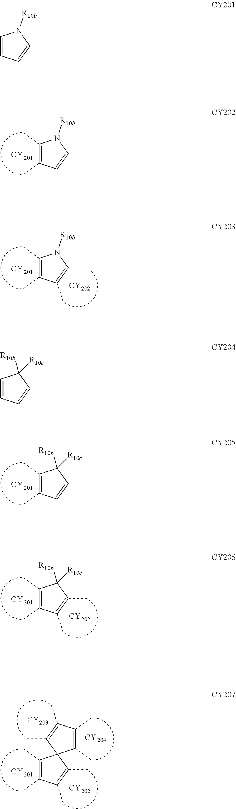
C1=CC=CN1[R10b].C1(C)=C(C)C=CN1[R10b].[CY].[CY].C1(C)=C(C)C(C)=C(C)N1[R10b].[CY].[CY].C1(C)=C(C)C(C)=C(C)C1([R10b])[R10c].[CY].C1(C)=C(C)C=CC1([R10b])[R10c].[CY].C1=CC=CC1([R10b])[R10c].[CY].[CY].[CY].C1(C)=C(C)C(C)=C(C)C12C(C)=C(C)C(C)=C2C.[CY]
